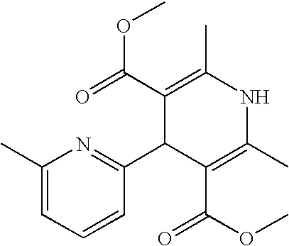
C1(C)=CC=CC(C2C(C(OC)=O)=C(C)NC(C)=C2C(=O)OC)=N1
